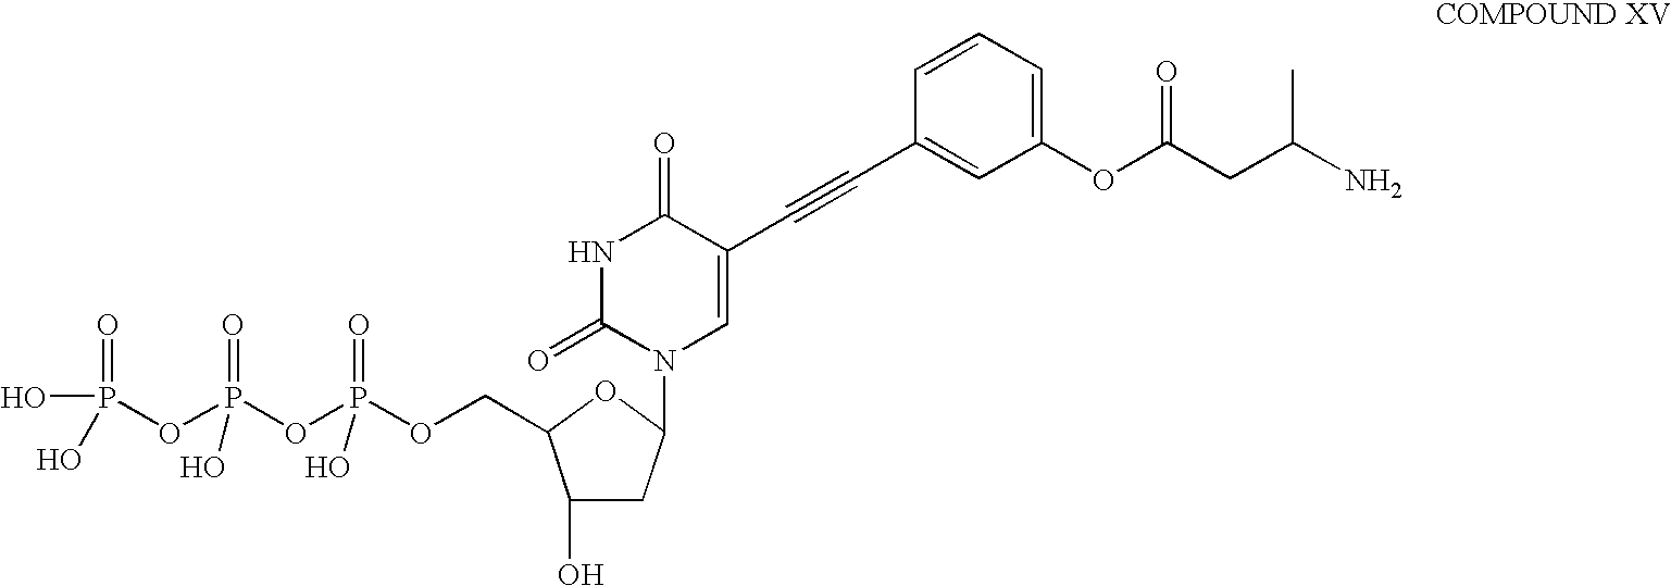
NC(CC(OC1=CC=CC(C#CC2=CN(C3CC(O)C(COP(OP(OP(=O)(O)O)(=O)O)(=O)O)O3)C(=O)NC2=O)=C1)=O)C
